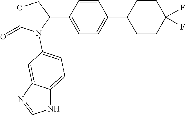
O1C(=O)N(C2=CC=C3NC=NC3=C2)C(C2=CC=C(C3CCC(F)(F)CC3)C=C2)C1
